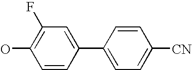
OC1=C(F)C=C(C2=CC=C([CN])C=C2)C=C1
